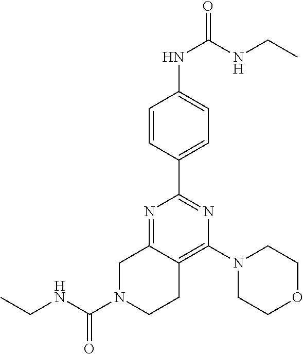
N1(C(NCC)=O)CCC2=C(N3CCOCC3)N=C(C3=CC=C(NC(=O)NCC)C=C3)N=C2C1
